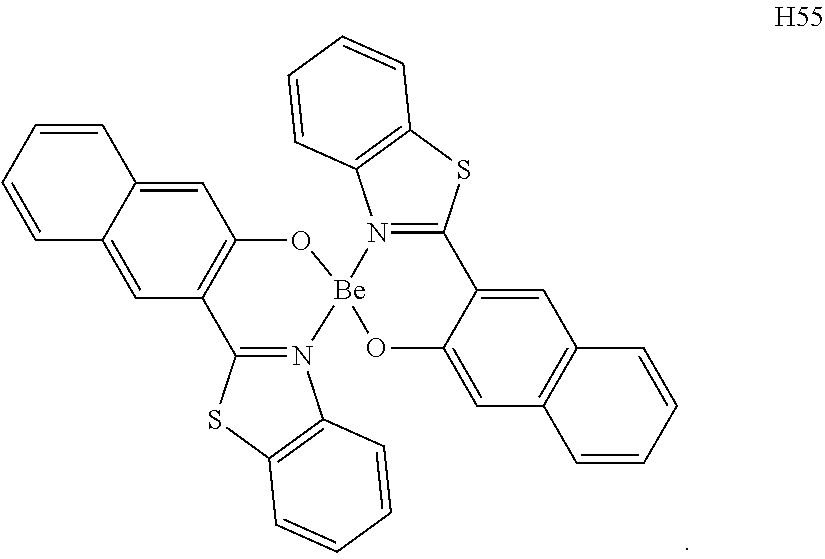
O1C2=C(C3=N([Be]14OC1=CC5=C(C=C1C1=N4C4=C(S1)C=CC=C4)C=CC=C5)C1=C(S3)C=CC=C1)C=C1C(=C2)C=CC=C1
